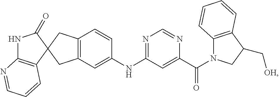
C1(=O)NC2=C(C=CC=N2)C12CC1=C(C=C(NC3=NC=NC(C(=O)N4C5=C(C(C[OH])C4)C=CC=C5)=C3)C=C1)C2
